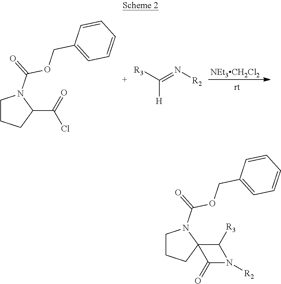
[NEt3CH2Cl2].C1CCC(C(=O)Cl)N1C(=O)OCC1=CC=CC=C1.[R3]C(=N[R2])[H].C1CCC2(N1C(=O)OCC1=CC=CC=C1)C([R3])N([R2])C2=O
